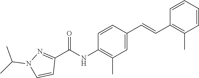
C1=CC(C=CC2=C(C)C=CC=C2)=CC(C)=C1NC(C1=NN(C(C)C)C=C1)=O
